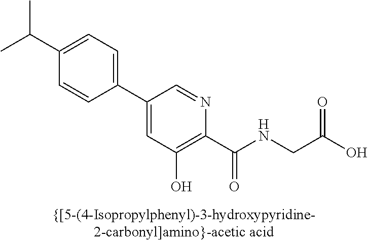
C1(C2=CC(O)=C(C(NCC(O)=O)=O)N=C2)=CC=C(C(C)C)C=C1
